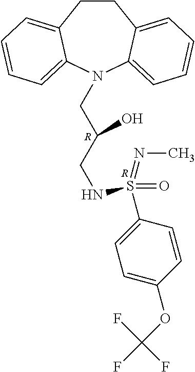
C1CC2=CC=CC=C2N(CC(CNS(C2=CC=C(OC(F)(F)F)C=C2)(=NC)=O)O)C2=CC=CC=C12.[R].[R]
